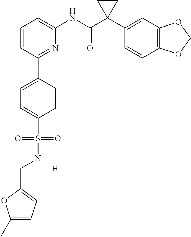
C1=CC(C2=CC=C(S(NCC3=CC=C(C)O3)(=O)=O)C=C2)=NC(NC(C2(C3=CC4=C(C=C3)OCO4)CC2)=O)=C1.[H]
